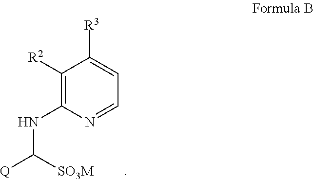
C1([R3])=CC=NC(NC([SO3M])[Q])=C1[R2]
